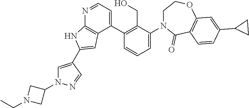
N1=CC=C(C2=C(CO)C(N3CCOC4=C(C3=O)C=CC(C3CC3)=C4)=CC=C2)C2=C1NC(C1=CN(C3CN(CC)C3)N=C1)=C2
